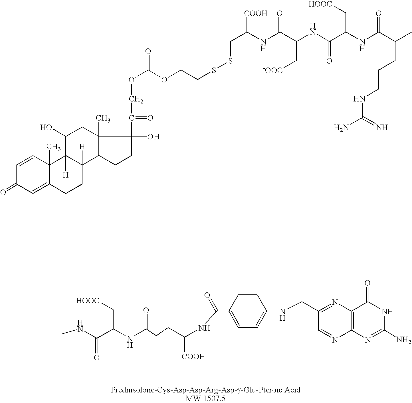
N(C(C(NC(CCC(NC(C1=CC=C(NCC2=NC3=C(N=C2)N=C(N)NC3=O)C=C1)=O)[COOH])=O)C[HOOC])=O)C.C1=CC2(C)C(=CC1=O)CCC1([H])C2([H])C(O)CC2(C)C1CCC2(C(=O)COC(OCCSSCC(NC(C(NC(=O)C(C[HOOC])NC(C(CCCNC(=N)N)C)=O)C[-OOC])=O)[COOH])=O)O
